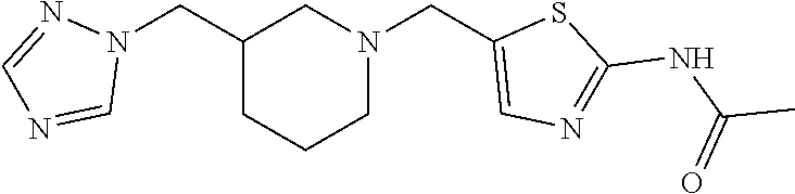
C1C(CN2N=CN=C2)CCCN1CC1=CN=C(NC(C)=O)S1
